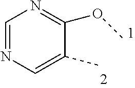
C1=C(C)C(OC)=NC=N1
